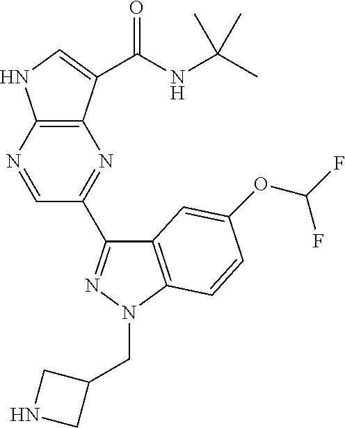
C12=C(N=CC(C3=NN(CC4CNC4)C4=C3C=C(OC(F)F)C=C4)=N1)NC=C2C(NC(C)(C)C)=O
